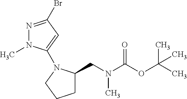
N1=C(Br)C=C(N2C(CN(C(OC(C)(C)C)=O)C)CCC2)N1C
